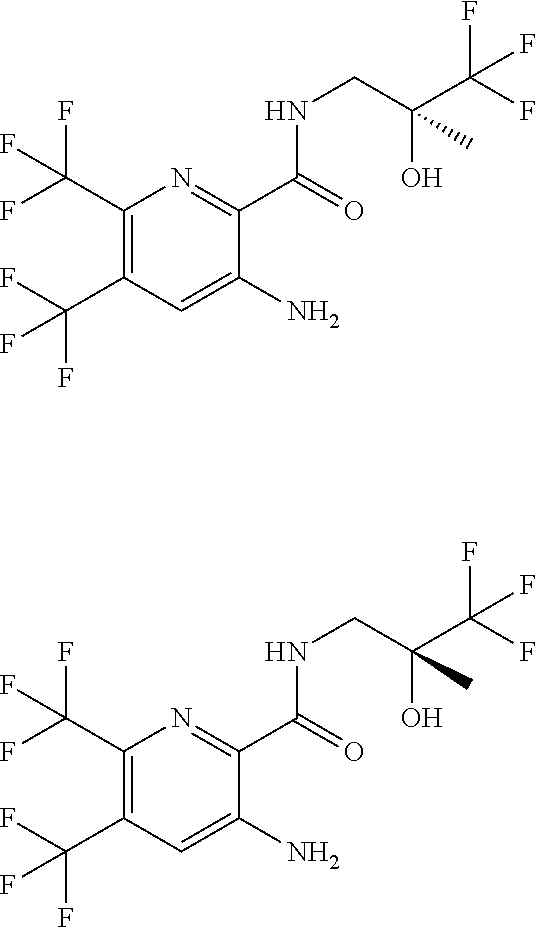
C1(C(F)(F)F)=C(C(F)(F)F)C=C(N)C(C(=O)NCC(C(F)(F)F)(O)C)=N1.C1(C(F)(F)F)=C(C(F)(F)F)C=C(N)C(C(=O)NCC(C(F)(F)F)(O)C)=N1
